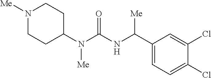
N1([Me])CCC(N(C(NC(C2=CC=C(Cl)C(Cl)=C2)[Me])=O)[Me])CC1
